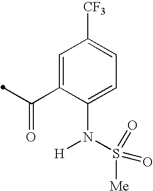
C1=C(N(S(=O)([Me])=O)[H])C(C(=O)C)=CC([CF3])=C1
